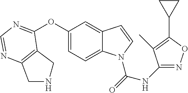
C12=C(C(OC3=CC=C4C(=C3)C=CN4C(=O)NC3=NOC(C4CC4)=C3C)=NC=N1)CNC2
